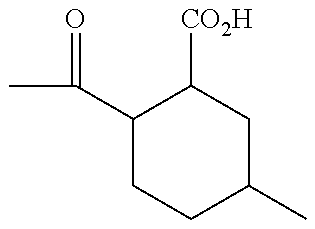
CC(C1CCC(C)CC1[CO2H])=O
